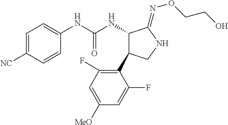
C1=C([NC])C=CC(NC(NC2C(C3=C(F)C=C([MeO])C=C3F)CNC2=NOCCO)=O)=C1
